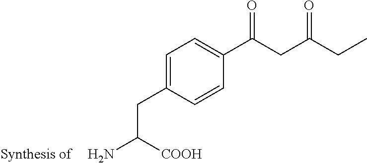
C1=C(CC(N)[COOH])C=CC(C(CC(CC)=O)=O)=C1
